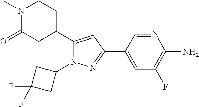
C1C(C2=CC(C3=CC(F)=C(N)N=C3)=NN2C2CC(F)(F)C2)CC(=O)N(C)C1
